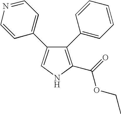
C1(C2=CC=CC=C2)=C(C(=O)OCC)NC=C1C1=CC=NC=C1
